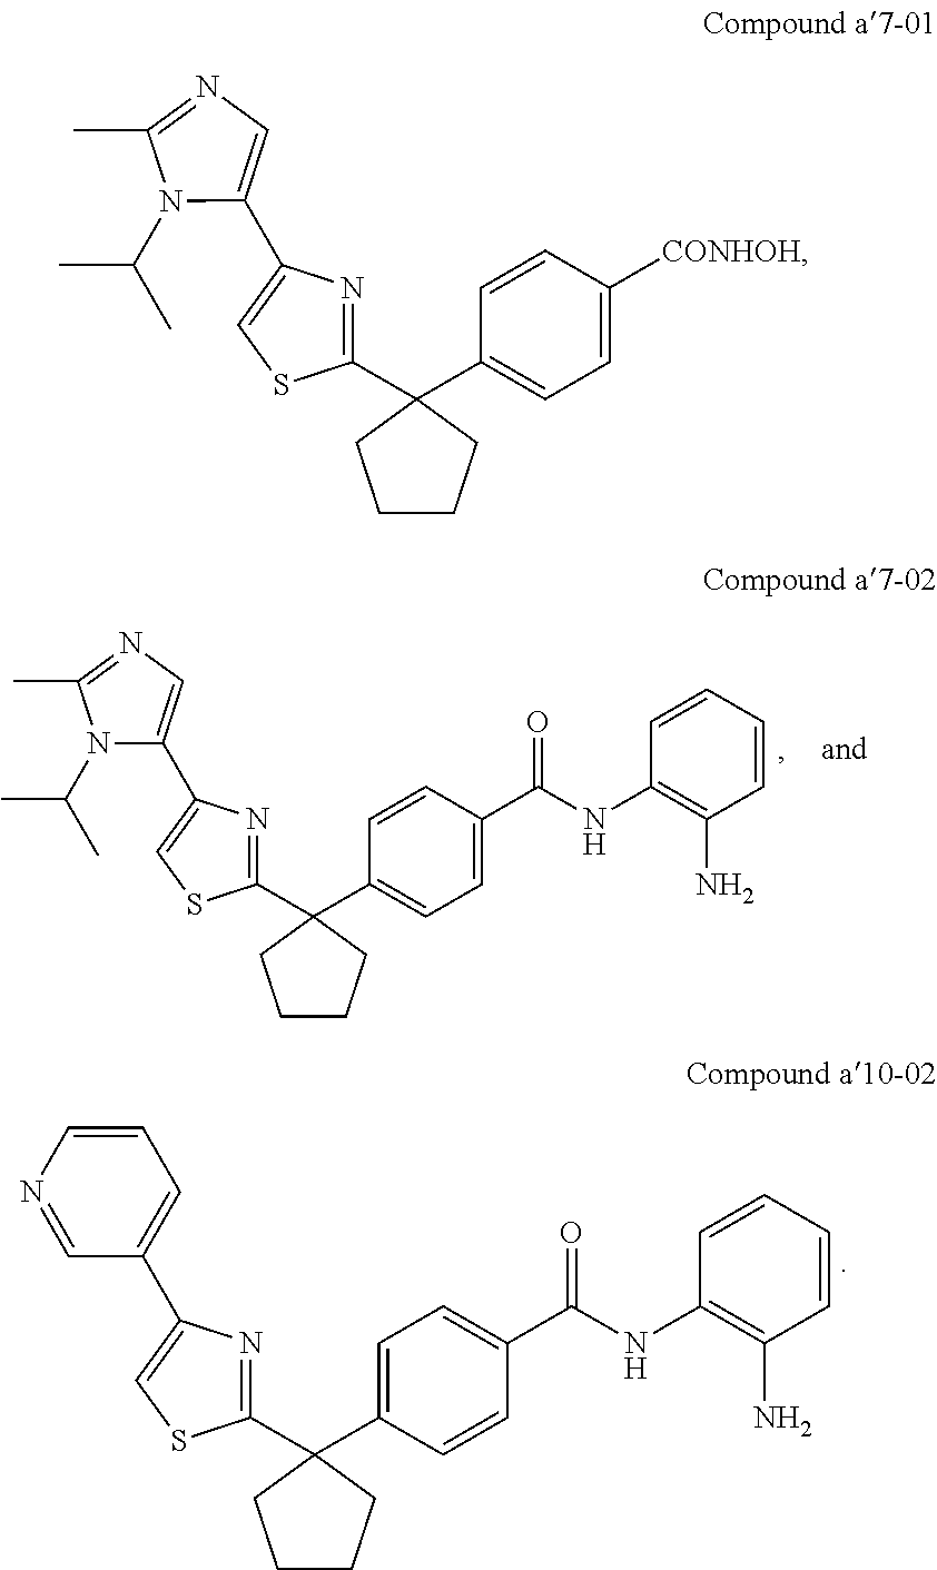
C1CCC(C2=CC=C([CONHOH])C=C2)(C2=NC(C3=CN=C(C)N3C(C)C)=CS2)C1.C1CCC(C2=CC=C(C(NC3=C(N)C=CC=C3)=O)C=C2)(C2=NC(C3=CN=C(C)N3C(C)C)=CS2)C1.C1CCC(C2=CC=C(C(NC3=C(N)C=CC=C3)=O)C=C2)(C2=NC(C3=CC=CN=C3)=CS2)C1
